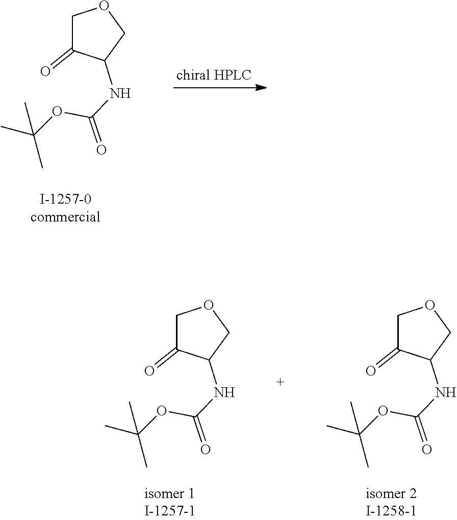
CC(C)(OC(NC1C(=O)COC1)=O)C.CC(C)(OC(NC1C(=O)COC1)=O)C.CC(C)(OC(NC1C(=O)COC1)=O)C
